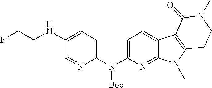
C1=NC(N(C2=CC=C3C(=N2)N(C)C2=C3C(=O)N(C)CC2)[Boc])=CC=C1NCCF
